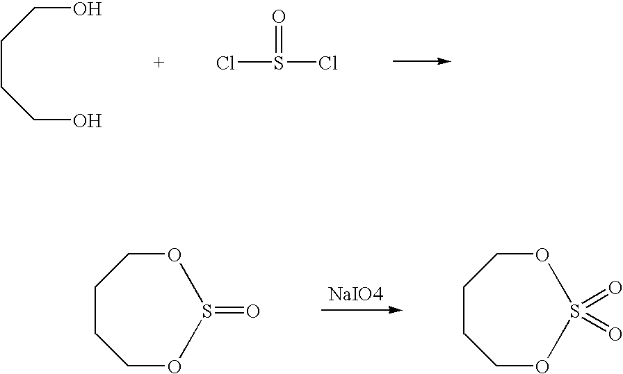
C(CCO)CO.ClS(Cl)=O.[NaIO4].C1CCOS(=O)OC1.C1CCOS(=O)(=O)OC1
